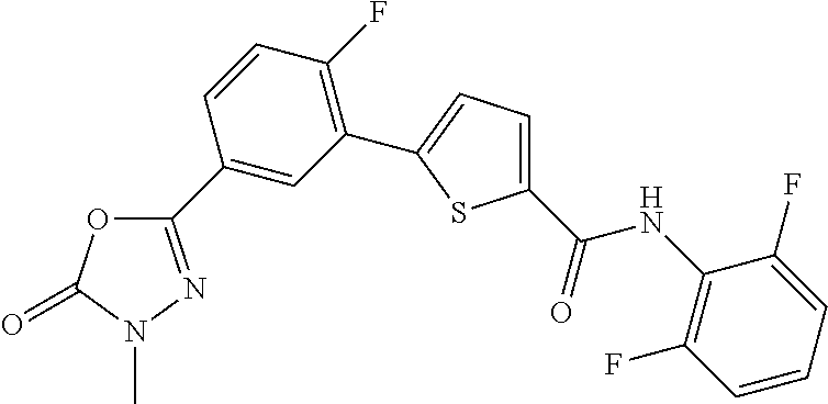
C1(C2=CC(C3=CC=C(C(=O)NC4=C(F)C=CC=C4F)S3)=C(F)C=C2)=NN(C)C(=O)O1
